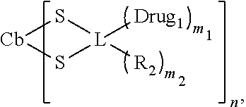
[L]1([Drug1])([R2])S[Cb]S1
